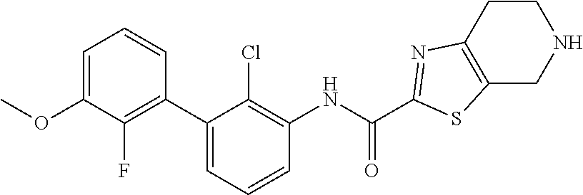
C1=C(OC)C(F)=C(C2=CC=CC(NC(C3=NC4=C(CNCC4)S3)=O)=C2Cl)C=C1
